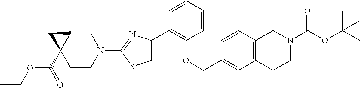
C1(C2=C(OCC3=CC4=C(C=C3)CN(C(=O)OC(C)(C)C)CC4)C=CC=C2)=CSC(N2CC3C(C(=O)OCC)(CC2)C3)=N1
